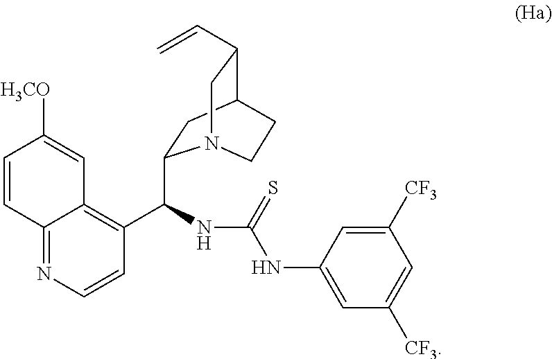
C12=NC=CC(C(C3CC4C(C=C)CN3CC4)NC(NC3=CC([CF3])=CC([CF3])=C3)=S)=C1C=C([H3CO])C=C2
